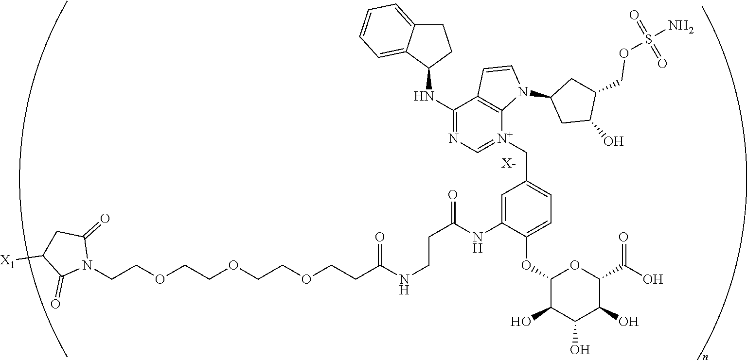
C(COCCOCCOCCC(NCCC(NC1=CC(C[N+]2=CN=C(NC3CCC4=CC=CC=C34)C3=C2N(C2CC(O)C(COS(N)(=O)=O)C2)C=C3)=CC=C1OC1C(O)C(O)C(O)C(C(=O)O)O1)=O)=O)N1C(=O)CC([X1])C1=O.[X-]
